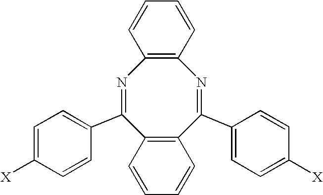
N1=C(C2=CC=C([X])C=C2)C2=C(C(C3=CC=C([X])C=C3)=NC3=C1C=CC=C3)C=CC=C2
